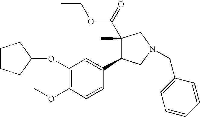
O(C1=C(OC)C=CC(C2C(C(=O)OCC)(C)CN(CC3=CC=CC=C3)C2)=C1)C1CCCC1
